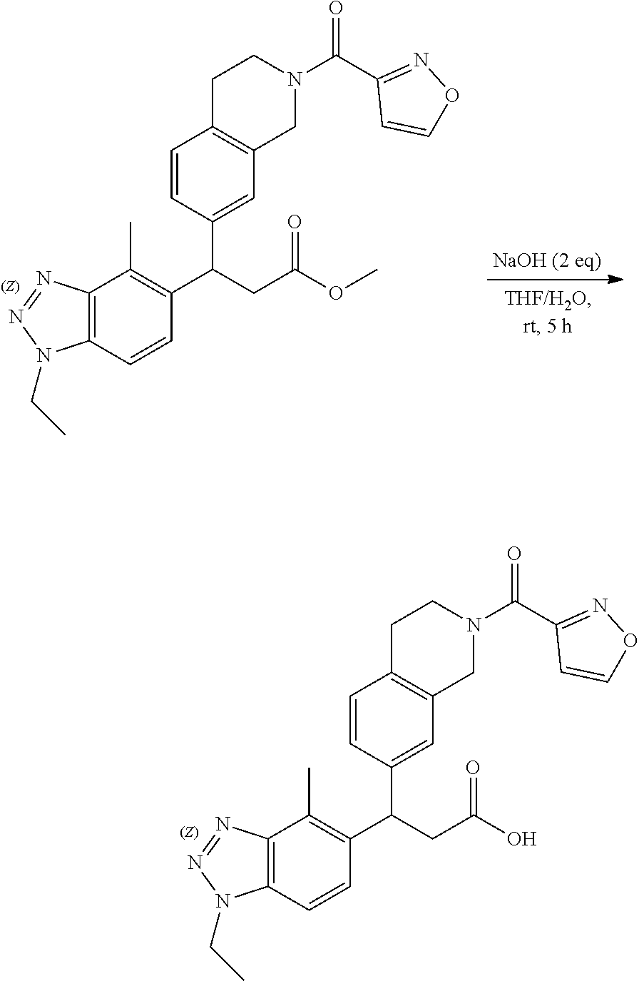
C1=CC(C(CC(O)=O)C2=C(C)C3=C(C=C2)N(CC)N=N3)=CC2=C1CCN(C(C1=NOC=C1)=O)C2.C1=CC(C(CC(OC)=O)C2=C(C)C3=C(C=C2)N(CC)N=N3)=CC2=C1CCN(C(C1=NOC=C1)=O)C2
